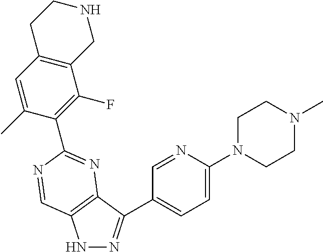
N1N=C(C2=CC=C(N3CCN(C)CC3)N=C2)C2=C1C=NC(C1=C(F)C3=C(C=C1C)CCNC3)=N2
